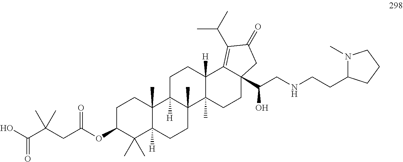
C1C(OC(CC(C(O)=O)(C)C)=O)C(C)(C)C2([H])C(C)(C1)C1([H])C(C)(CC2)C2(C)C([H])(CC1)C1=C(C(C)C)C(=O)CC1(C(CNCCC1N(C)CCC1)O)CC2
